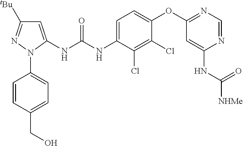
C1=C(NC(NC2=CC=C(OC3=NC=NC(NC([NHMe])=O)=C3)C(Cl)=C2Cl)=O)N(C2=CC=C(CO)C=C2)N=C1[tBu]
